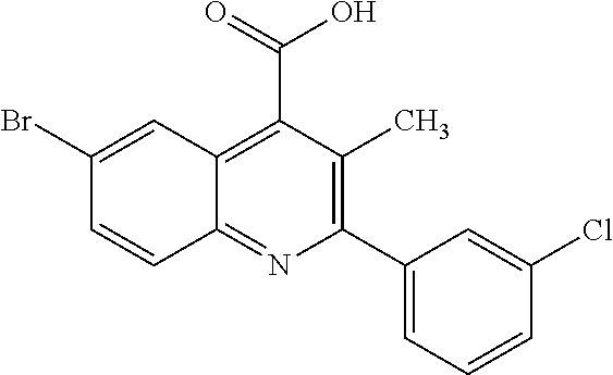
C1(C2=CC=CC(Cl)=C2)=C(C)C(C(=O)O)=C2C(=N1)C=CC(Br)=C2
